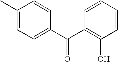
C1(C)=CC=C(C(C2=C(O)C=CC=C2)=O)C=C1
